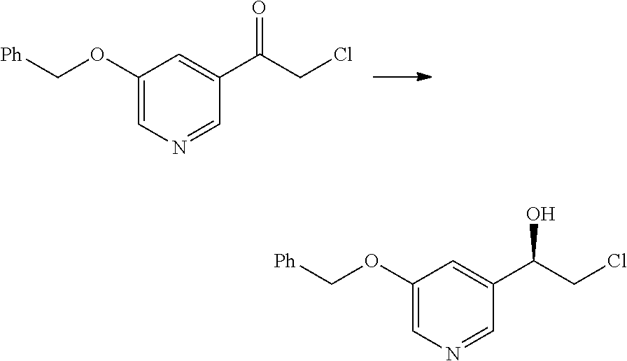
C1(OC[Ph])=CN=CC(C(CCl)=O)=C1.C1(OC[Ph])=CN=CC(C(CCl)O)=C1
